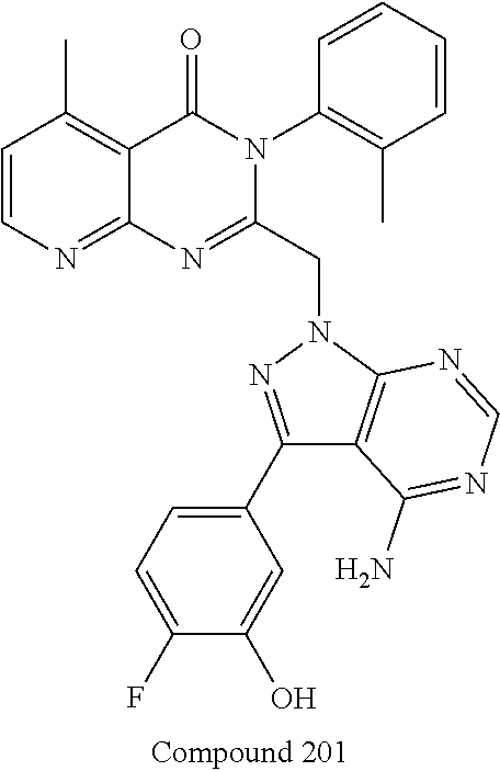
C1=CN=C2C(=C1C)C(=O)N(C1=C(C)C=CC=C1)C(CN1N=C(C3=CC=C(F)C(O)=C3)C3=C1N=CN=C3N)=N2
